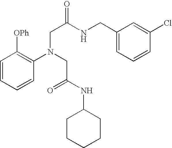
C1=CC=CC(N(CC(=O)NC2CCCCC2)CC(NCC2=CC=CC(Cl)=C2)=O)=C1[OPh]
